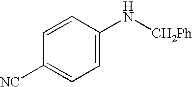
C1=C(N[CH2Ph])C=CC([NC])=C1
